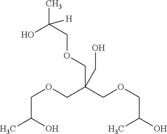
C(C(O)C)OCC(COCC(C)O)(COCC(C)([H])O)CO
